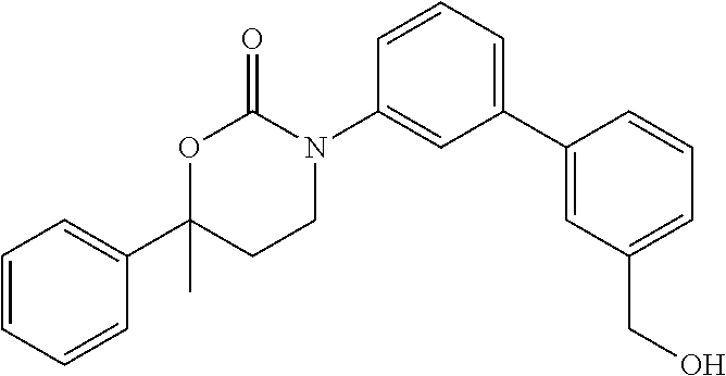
C1(C2=CC(CO)=CC=C2)=CC=CC(N2C(=O)OC(C3=CC=CC=C3)(C)CC2)=C1
